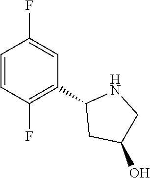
C1=CC(F)=C(C2CC(O)CN2)C=C1F
